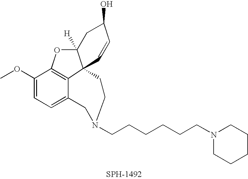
C1(OC)=CC=C2C3=C1OC1([H])C3(C=CC(O)C1)CCN(CCCCCCN1CCCCC1)C2
